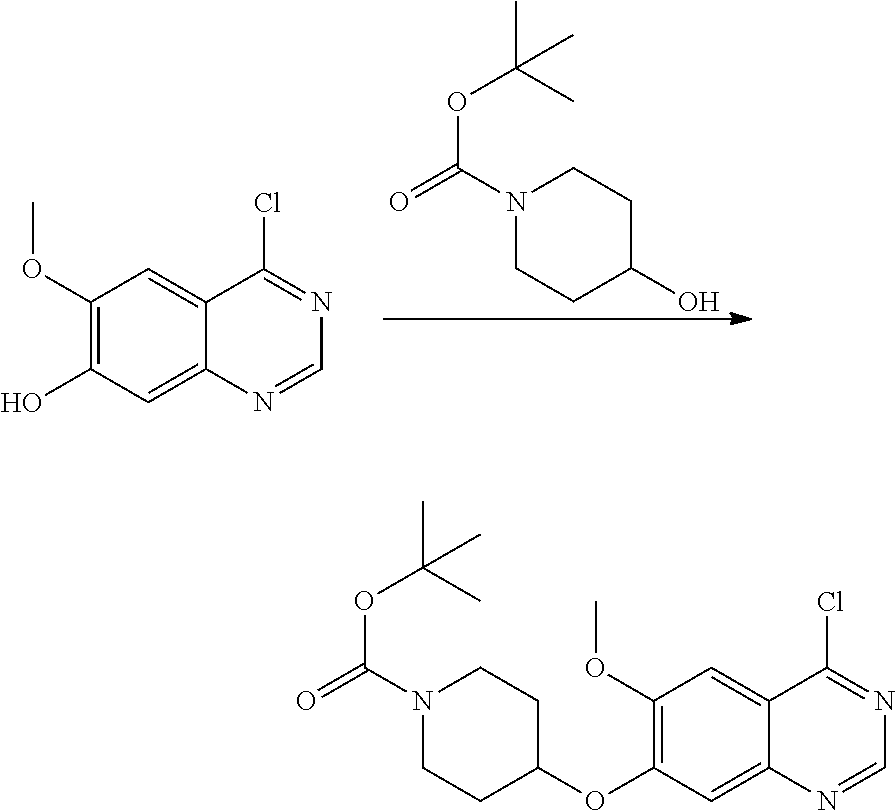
C1(OC)=C(O)C=C2C(=C1)C(Cl)=NC=N2.N1(C(=O)OC(C)(C)C)CCC(O)CC1.C1(OC)=C(OC2CCN(C(=O)OC(C)(C)C)CC2)C=C2C(=C1)C(Cl)=NC=N2
